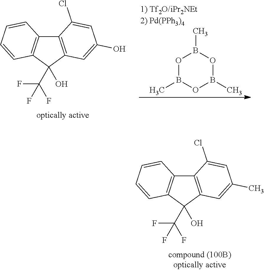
C12=C(C(C(F)(F)F)(O)C3=C1C=CC=C3)C=C(C)C=C2Cl.C12=C(C(C(F)(F)F)(O)C3=C1C=CC=C3)C=C(O)C=C2Cl.O1B(C)OB(C)OB1C
